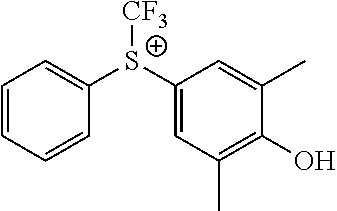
C1=CC=CC([S+](C2=CC(C)=C(O)C(C)=C2)[CF3])=C1
